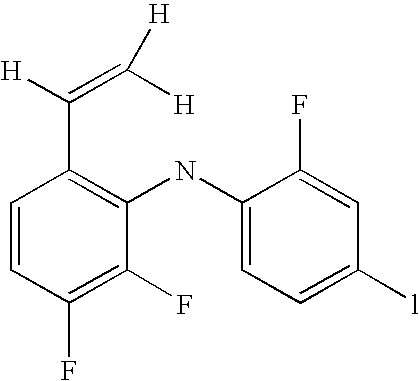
C1=CC(F)=C(F)C(NC2=CC=C([l])C=C2F)=C1C([H])=C([H])[H]
